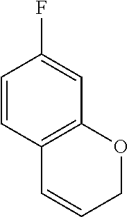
C1=CC2=C(C=C1F)OCC=C2
